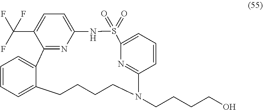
C12=CC=CC=C1CCCCN(CCCCO)C1=NC(=CC=C1)S(=O)(=O)NC1=CC=C(C(F)(F)F)C2=N1
